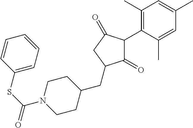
C1(=O)C(C2=C(C)C=C(C)C=C2C)C(=O)CC1CC1CCN(C(=O)SC2=CC=CC=C2)CC1
